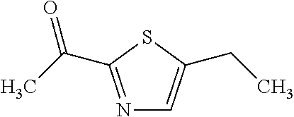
N1=C(C(C)=O)SC(CC)=C1
